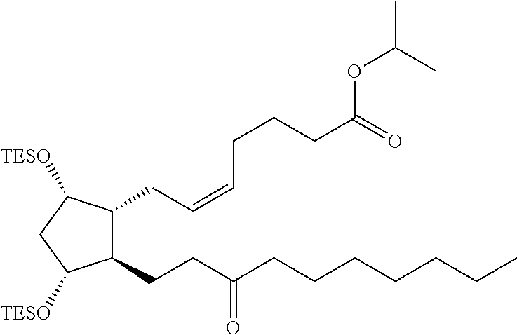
C1(CCC(CCCCCCC)=O)C(CC=CCCCC(=O)OC(C)C)C([TESO])CC1[TESO]
